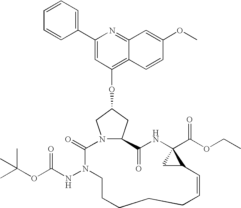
N12CC(OC3=C4C(=NC(C5=CC=CC=C5)=C3)C=C(OC)C=C4)CC1C(=O)NC1(C(=O)OCC)CC1C=CCCCCCN(NC(=O)OC(C)(C)C)C2=O
